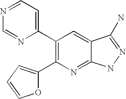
C1=NC=NC(C2=C(C3=CC=CO3)N=C3C(=C2)C(N)=NN3)=C1
